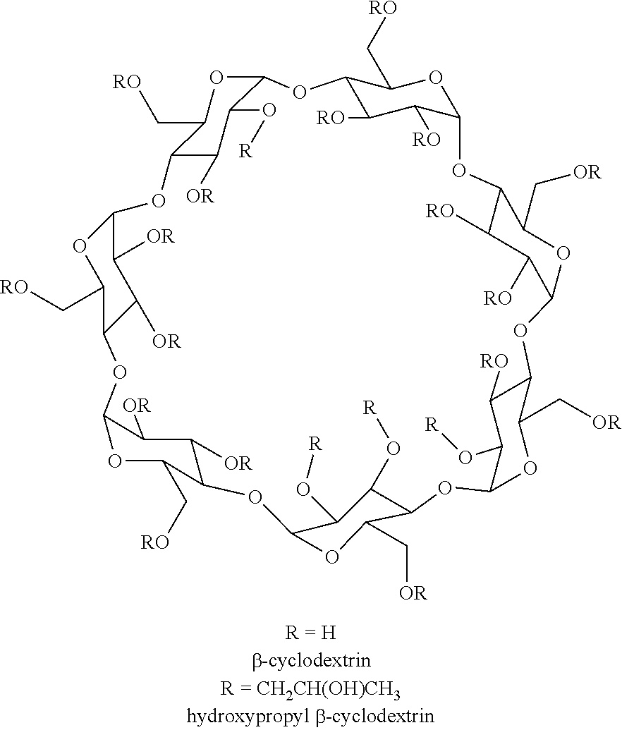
C12C([RO])C([RO])C(OC1C[RO])OC1C([RO])C([RO])C(OC1C[OR])OC1C([RO])C(O[R])C(OC1C[OR])OC1C(O[R])C(O[R])C(OC1C[OR])OC1C(C[RO])OC(OC3C(C[RO])OC(OC4C(C[RO])OC(O2)C(O[R])C4[OR])C([OR])C3[OR])C([OR])C1[OR]
